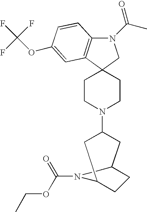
N1(C(C)=O)C2=C(C3(C1)CCN(C1CC4CCC(C1)N4C(=O)OCC)CC3)C=C(OC(F)(F)F)C=C2
